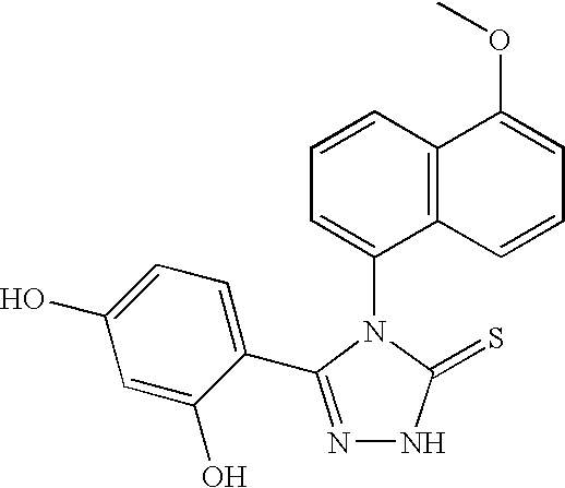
C1=CC2=C(C(N3C(=S)NN=C3C3=CC=C(O)C=C3O)=C1)C=CC=C2OC
